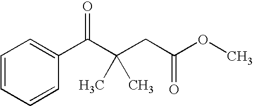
C1=CC=CC(C(C(CC(OC)=O)(C)C)=O)=C1
